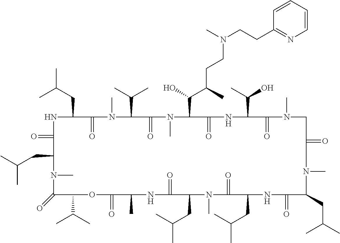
N1C(=O)C(CC(C)C)N(C)C(=O)C(C(C)C)OC(=O)C(C)NC(=O)C(CC(C)C)N(C)C(=O)C(CC(C)C)NC(=O)C(CC(C)C)N(C)C(=O)CN(C)C(=O)C(C(C)O)NC(=O)C(C(O)C(CCN(CCC2=NC=CC=C2)C)C)N(C)C(=O)C(C(C)C)N(C)C(=O)C1CC(C)C
